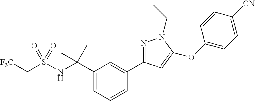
C1=C(C(NS(C[F3C])(=O)=O)(C)C)C=C(C2=NN(CC)C(OC3=CC=C([CN])C=C3)=C2)C=C1
